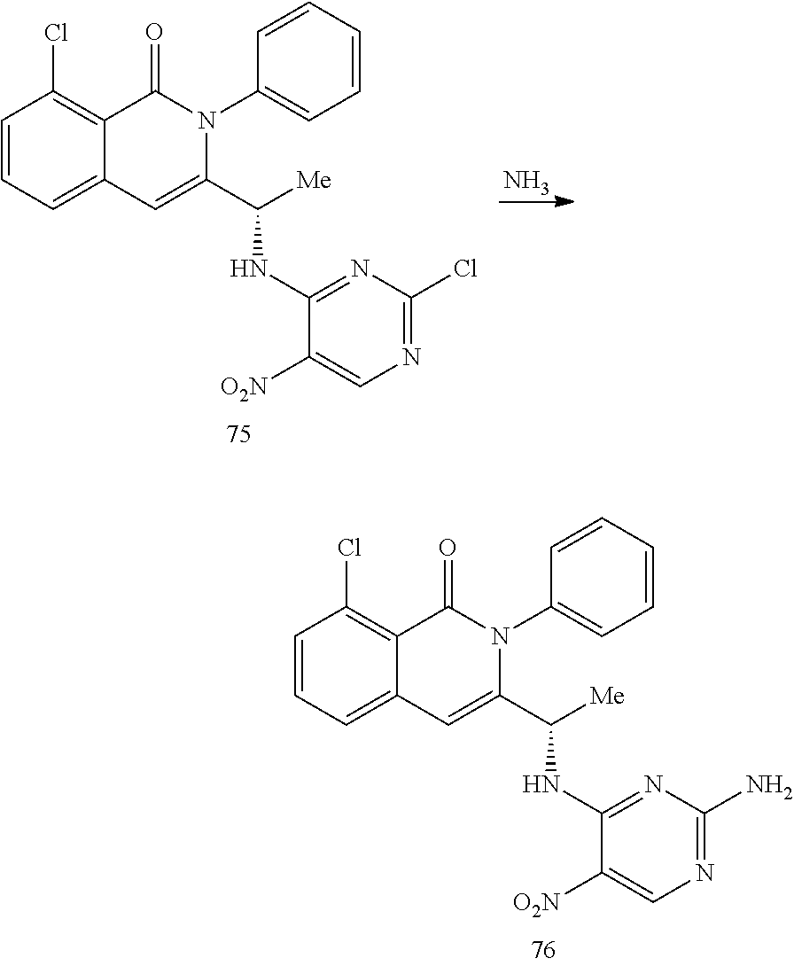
C1=CC=CC=C1N1C(=O)C2=C(Cl)C=CC=C2C=C1C([Me])NC1=NC(Cl)=NC=C1[O2N].N.C1=CC=CC=C1N1C(=O)C2=C(Cl)C=CC=C2C=C1C([Me])NC1=NC(N)=NC=C1[O2N]
